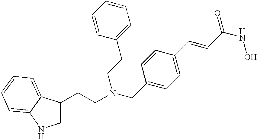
C1=C(CCN(CC2=CC=C(C=CC(NO)=O)C=C2)CCC2=CC=CC=C2)C2=CC=CC=C2N1
